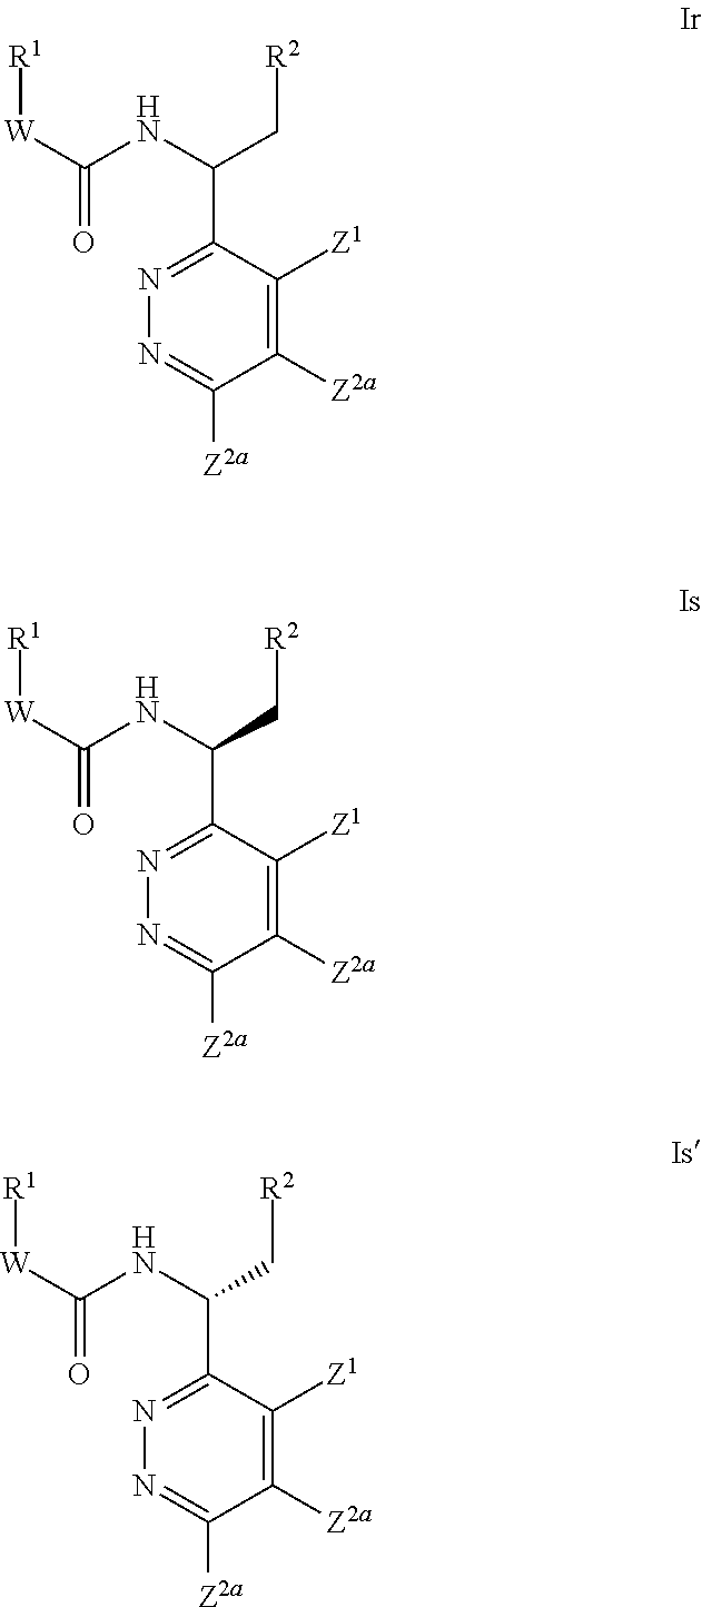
N1=C(C(NC([W][R1])=O)C[R2])C([Z1])=C([Z2a])C([Z2a])=N1.N1=C(C(NC([W][R1])=O)C[R2])C([Z1])=C([Z2a])C([Z2a])=N1.N1=C(C(NC([W][R1])=O)C[R2])C([Z1])=C([Z2a])C([Z2a])=N1
